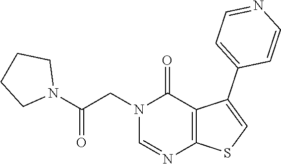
C1=NC2=C(C(C3=CC=NC=C3)=CS2)C(=O)N1CC(N1CCCC1)=O
